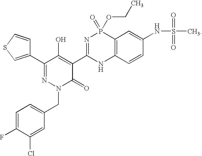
C1(C2=NN(CC3=CC=C(F)C(Cl)=C3)C(=O)C(C3=NP(=O)(OCC)C4=C(N3)C=CC(NS(C)(=O)=O)=C4)=C2O)=CSC=C1
